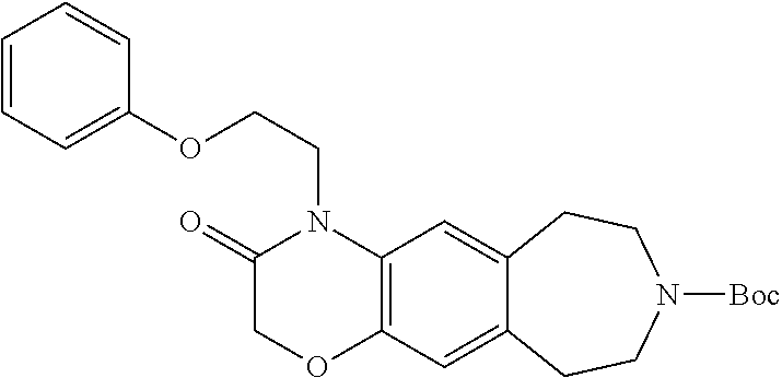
C(CN1C(=O)COC2=C1C=C1C(=C2)CCN([Boc])CC1)OC1=CC=CC=C1
